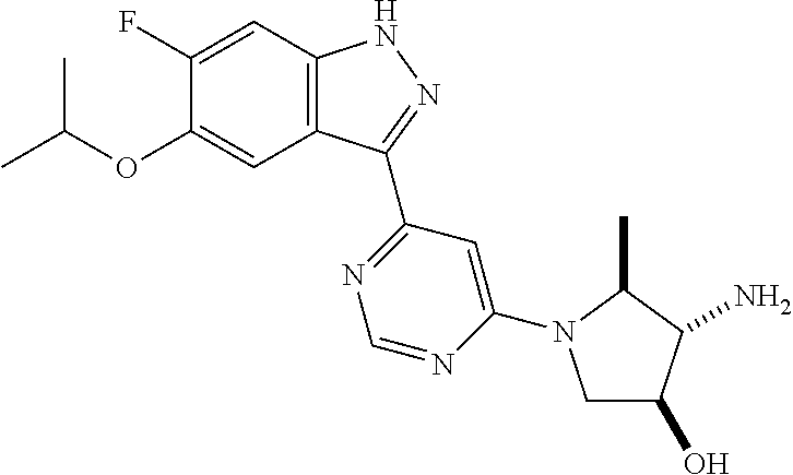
O(C1=CC2=C(C=C1F)NN=C2C1=NC=NC(N2CC(O)C(N)C2C)=C1)C(C)C
